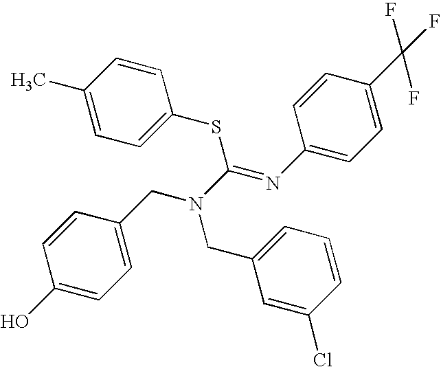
C1=CC(CN(CC2=CC=CC(Cl)=C2)C(=NC2=CC=C(C(F)(F)F)C=C2)SC2=CC=C(C)C=C2)=CC=C1O
